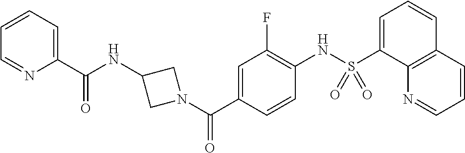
O=C(C1=CC=CC=N1)NC1CN(C(C2=CC(F)=C(NS(C3=CC=CC4=C3N=CC=C4)(=O)=O)C=C2)=O)C1
